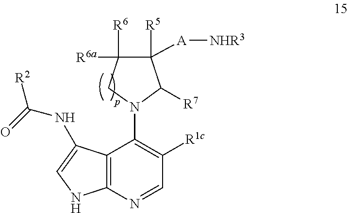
C12=C(N=CC([R1c])=C1N1C([R7])C([R5])([A][NHR3])C([R6])([R6a])C1)NC=C2NC([R2])=O
